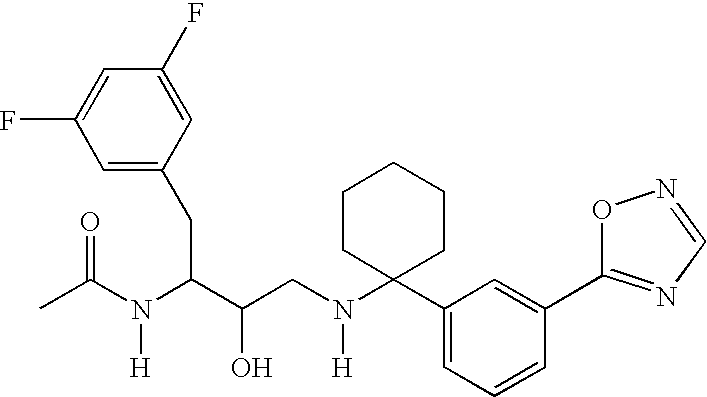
C1(F)=CC(F)=CC(CC(C(CN(C2(C3=CC=CC(C4=NC=NO4)=C3)CCCCC2)[H])O)N(C(C)=O)[H])=C1
